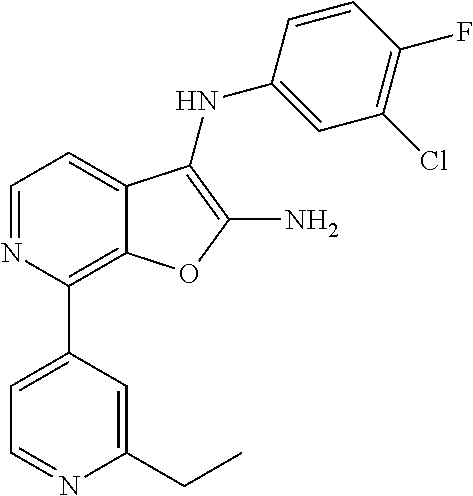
N1=CC=C2C(=C1C1=CC=NC(CC)=C1)OC(N)=C2NC1=CC(Cl)=C(F)C=C1
